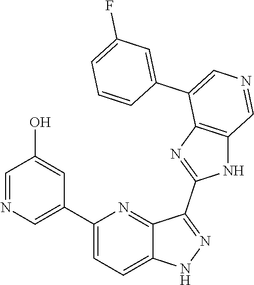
C1(C2=CN=CC(O)=C2)=CC=C2C(=N1)C(C1=NC3=C(N1)C=NC=C3C1=CC(F)=CC=C1)=NN2
